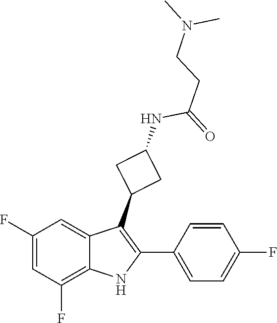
N(C)(CCC(=O)NC1CC(C2=C(C3=CC=C(F)C=C3)NC3=C(F)C=C(F)C=C23)C1)C
